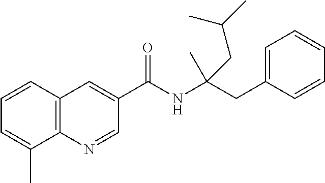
C1=CC2=C(C(C)=C1)N=CC(C(NC(CC1=CC=CC=C1)(C)CC(C)C)=O)=C2
